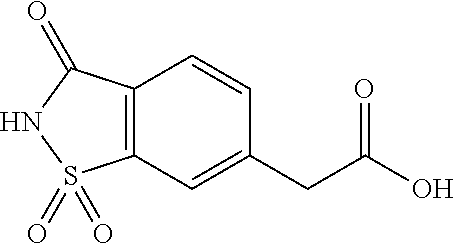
C1=C(CC(O)=O)C=CC2=C1S(=O)(=O)NC2=O
